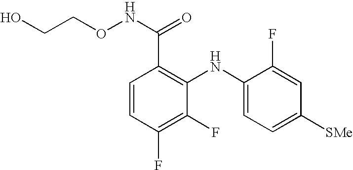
C1=CC(F)=C(F)C(NC2=CC=C([SMe])C=C2F)=C1C(=O)NOCCO
